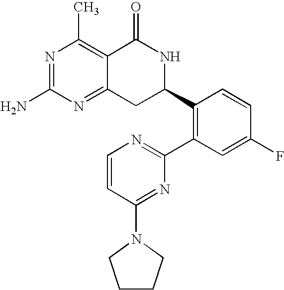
C12=NC(N)=NC(C)=C1C(=O)NC(C1=C(C3=NC=CC(N4CCCC4)=N3)C=C(F)C=C1)C2
